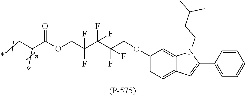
O(CC(C(C(COC1=CC=C2C(=C1)N(CCC(C)C)C(C1=CC=CC=C1)=C2)(F)F)(F)F)(F)F)C(C(C*)*)=O
